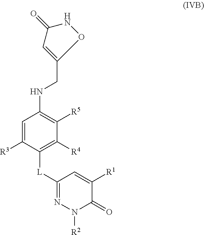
C1=C([R3])C([L]C2=NN([R2])C(=O)C([R1])=C2)=C([R4])C([R5])=C1NCC1=CC(=O)NO1
